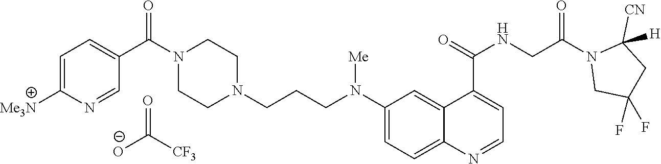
C(N(C1=CC=C2C(=C1)C(C(=O)NCC(N1CC(F)(F)CC1([CN])[H])=O)=CC=N2)[Me])CCN1CCN(C(C2=CC=C([Me3N])N=C2)=O)CC1.O=C([CF3])[O-]
